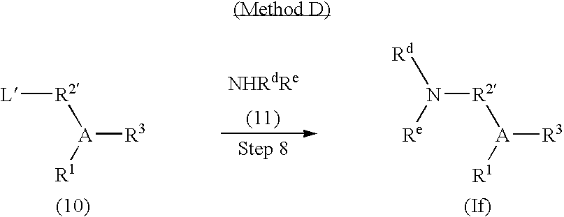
[A]([R3])([R2][L])[R1].[A]([R3])([R2]N([Rd])[Re])[R1]
